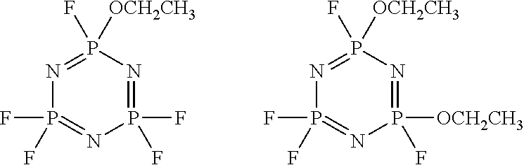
P1(F)(F)=NP(F)([OCH2CH3])=NP(F)(F)=N1.P1([OCH2CH3])(F)=NP(F)([OCH2CH3])=NP(F)(F)=N1
